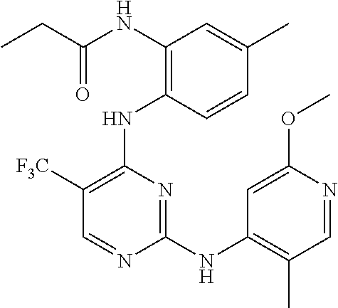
N(C1=C(NC(CC)=O)C=C(C)C=C1)C1=C([F3C])C=NC(NC2=C(C)C=NC(OC)=C2)=N1
